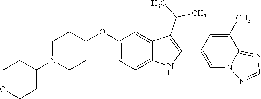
C1(OC2=CC=C3C(=C2)C(C(C)C)=C(C2=CN4C(=NC=N4)C(C)=C2)N3)CCN(C2CCOCC2)CC1
